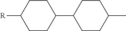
C1CC([R])CCC1C1CCC(C)CC1
